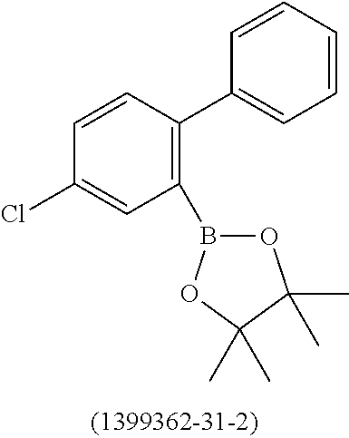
C1=CC(C2=CC=CC=C2)=C(B2OC(C)(C)C(C)(C)O2)C=C1Cl
